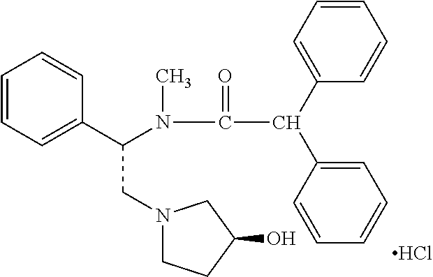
C1=CC=C(C(N(C)C(=O)C(C2=CC=CC=C2)C2=CC=CC=C2)CN2CCC(O)C2)C=C1.Cl
